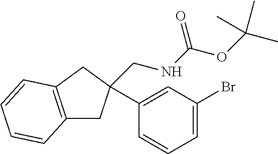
C12=C(CC(C3=CC(Br)=CC=C3)(CNC(=O)OC(C)(C)C)C1)C=CC=C2
